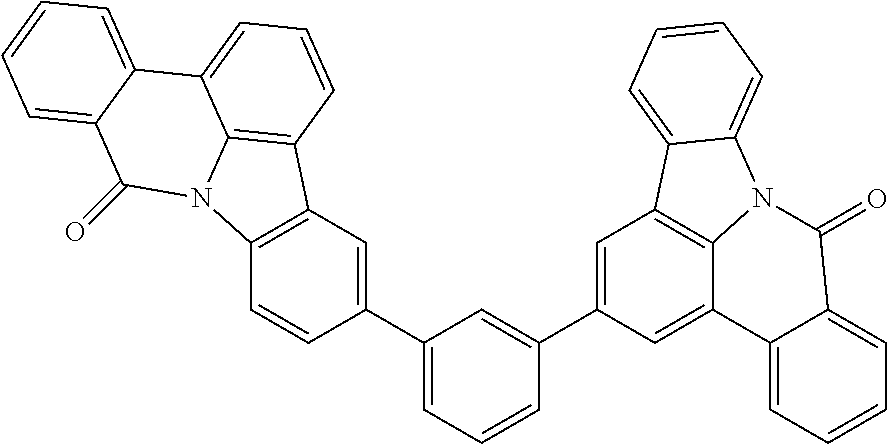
C12=C(C=C(C3=CC=CC(C4=CC5=C6C(=C4)C4=CC=CC=C4C(=O)N6C4=CC=CC=C54)=C3)C=C1)C1=C3N2C(=O)C2=CC=CC=C2C3=CC=C1
